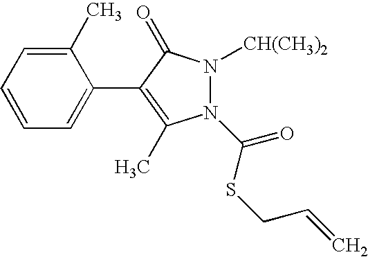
C1(C)=CC=CC=C1C1=C(C)N(C(SCC=C)=O)N([CH(CH3)2])C1=O
